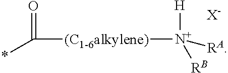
[X-].C([(C1-6alkylene)][N+]([H])([RB])[RA])(=O)*
